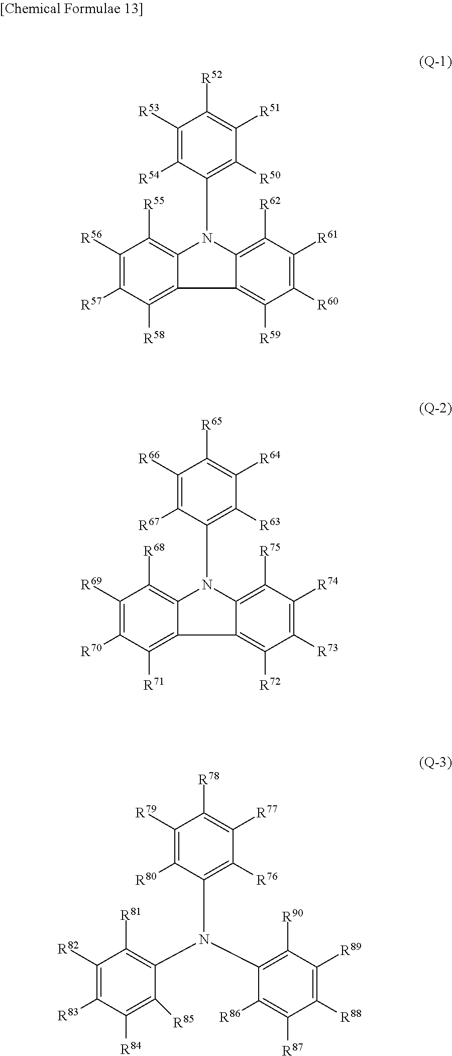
C1([R53])=C([R54])C(N2C3=C([R55])C([R56])=C([R57])C([R58])=C3C3=C([R59])C([R60])=C([R61])C([R62])=C23)=C([R50])C([R51])=C1[R52].C1([R66])=C([R67])C(N2C3=C([R68])C([R69])=C([R70])C([R71])=C3C3=C([R72])C([R73])=C([R74])C([R75])=C23)=C([R63])C([R64])=C1[R65].C1([R79])=C([R80])C(N(C2=C([R81])C([R82])=C([R83])C([R84])=C2[R85])C2=C([R90])C([R89])=C([R88])C([R87])=C2[R86])=C([R76])C([R77])=C1[R78]
